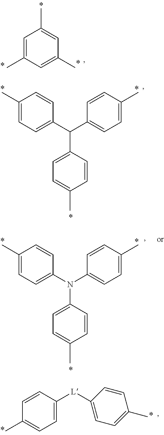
C1=C(C)C=C(C)C=C1C.C1(C)=CC=C(C(C2=CC=C(C)C=C2)C2=CC=C(C)C=C2)C=C1.C1=C([L]C2=CC=C(C)C=C2)C=CC(C)=C1.C1(C)=CC=C(N(C2=CC=C(C)C=C2)C2=CC=C(C)C=C2)C=C1
